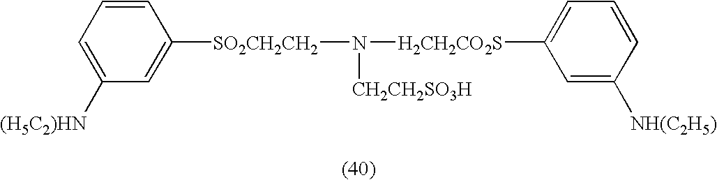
N([CH2CH2SO3H])([H2CH2CO2S]C1=CC=CC([NH(C2H5)])=C1)[SO2CH2CH2]C1=CC([(H5C2)HN])=CC=C1
